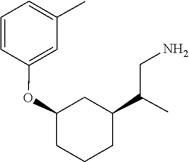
C1=C(C)C=C(OC2CCCC(C(CN)C)C2)C=C1
